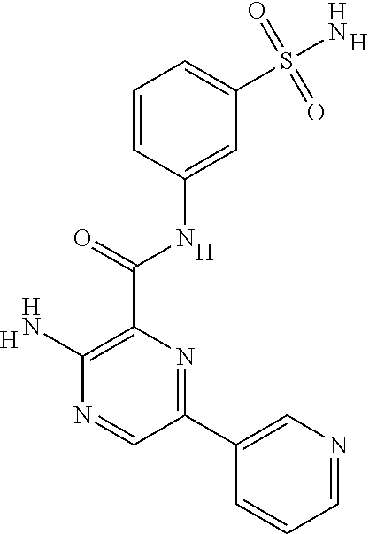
C1=NC=C(C2=NC(C(=O)NC3=CC(S(=O)(=O)N)=CC=C3)=C(N)N=C2)C=C1.[H].[H].[H]
